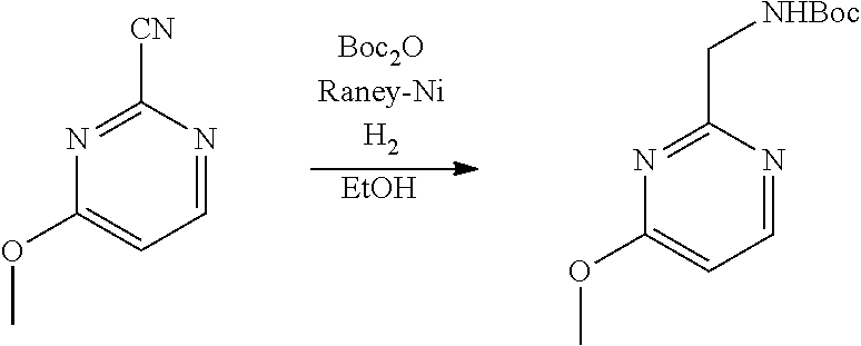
[EtOH].C1=NC([CN])=NC(OC)=C1.C1=NC(C[NHBoc])=NC(OC)=C1
